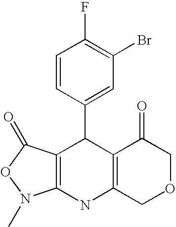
C12=C(NC3=C(C1C1=CC(Br)=C(F)C=C1)C(=O)COC3)N(C)OC2=O
